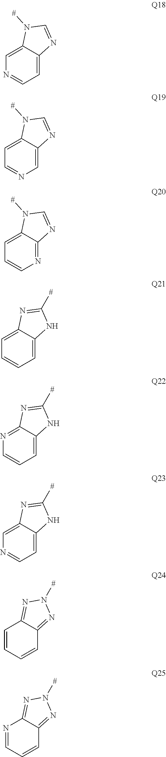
C1=C2C(=CN=C1)N([#])C=N2.C1=C2C(=CC=N1)N([#])C=N2.N1=C2C(=CC=C1)N([#])C=N2.C1=C2C(=CC=C1)N=C([#])N2.C1=C2C(=NC=C1)N=C([#])N2.C1=C2C(=CN=C1)N=C([#])N2.C1=CC=CC2=NN([#])N=C12.C1=CC=NC2=NN([#])N=C12
